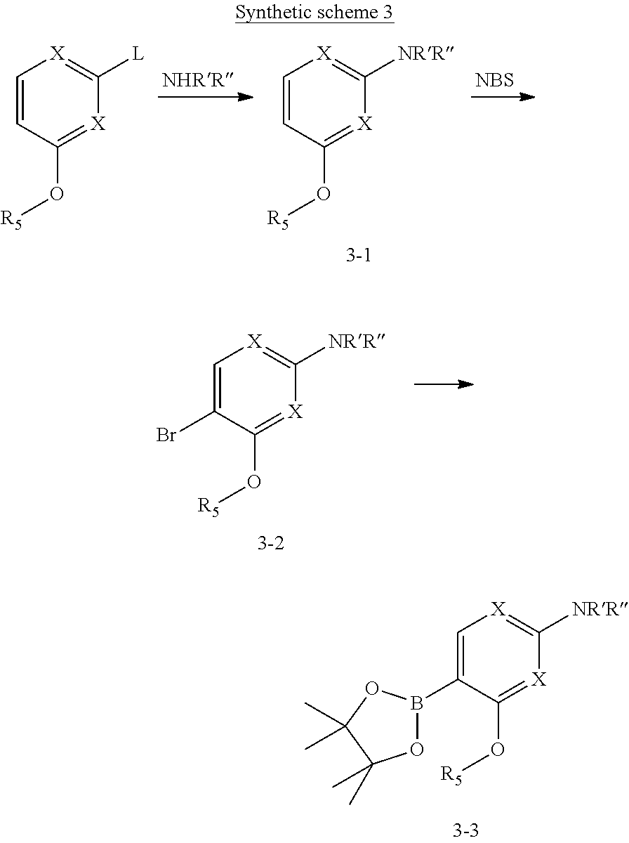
C1=CC(O[R5])=[X]C([L])=[X]1.C1=CC(O[R5])=[X]C([NRR])=[X]1.[NBS].C1=C(Br)C(O[R5])=[X]C([NRR])=[X]1.C1=C(B2OC(C)(C)C(C)(C)O2)C(O[R5])=[X]C([NRR])=[X]1
